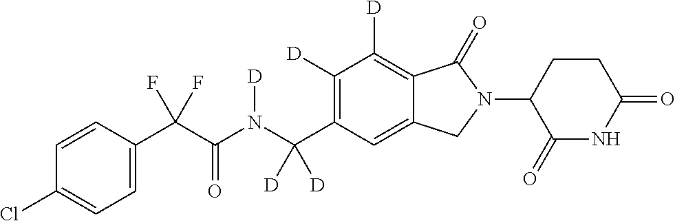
C1=CC(C(C(N(C(C2=C([D])C([D])=C3C(=C2)CN(C2C(=O)NC(=O)CC2)C3=O)([D])[D])[D])=O)(F)F)=CC=C1Cl
